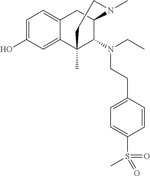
C1=C(O)C=C2C(=C1)CC1C(N(CCC3=CC=C(S(C)(=O)=O)C=C3)CC)C2(C)CCN1C
